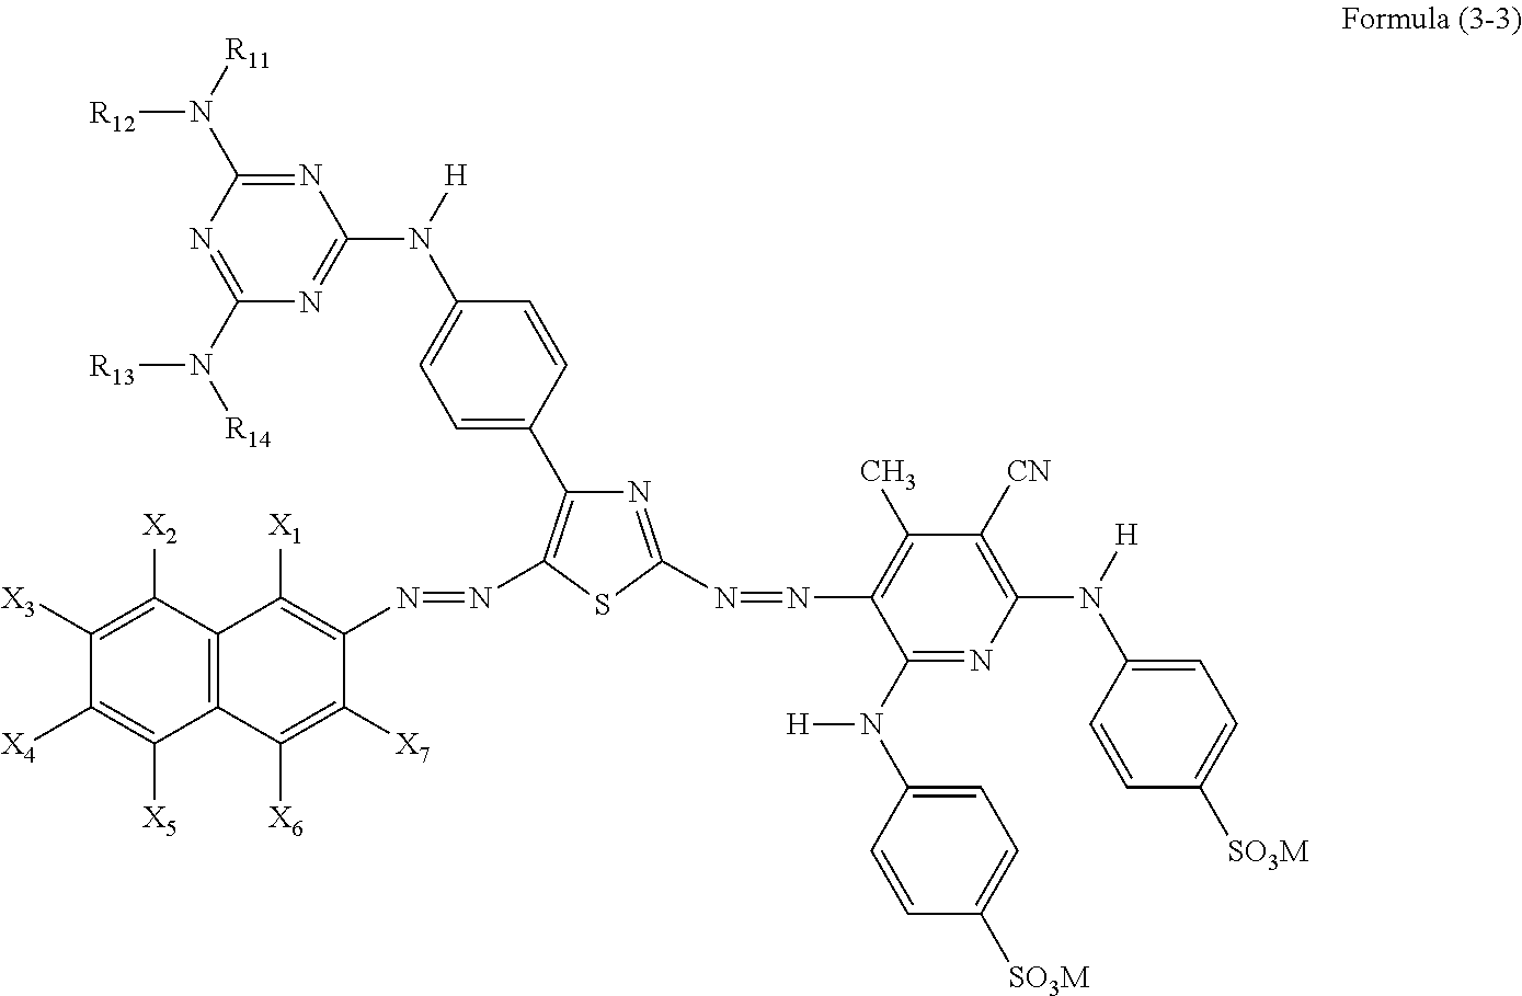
C1=C(C2=C(N=NC3=C([X1])C4=C(C([X6])=C3[X7])C([X5])=C([X4])C([X3])=C4[X2])SC(N=NC3=C(C)C([CN])=C(N([H])C4=CC=C([SO3M])C=C4)N=C3N(C3=CC=C([SO3M])C=C3)[H])=N2)C=CC(N([H])C2=NC(N([R14])[R13])=NC(N([R11])[R12])=N2)=C1
